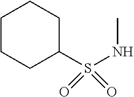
C1CCC(S(NC)(=O)=O)CC1
